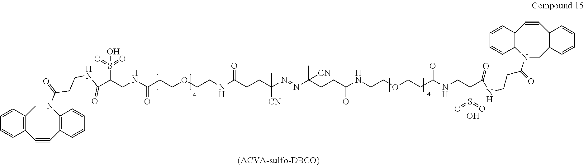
C12=C(C#CC3=C(N(C(=O)CCNC(C(CNC(CCOCCNC(CCC(N=NC(CCC(NCCOCCC(NCC(C(NCCC(=O)N4CC5=C(C#CC6=C4C=CC=C6)C=CC=C5)=O)S(=O)(=O)O)=O)=O)(C)[CN])([CN])C)=O)=O)S(=O)(=O)O)=O)C1)C=CC=C3)C=CC=C2
